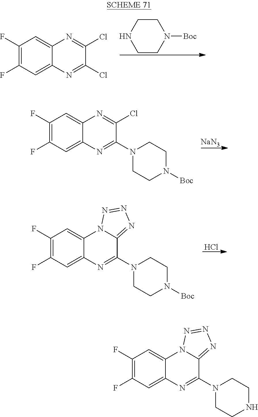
C1CNCCN1[Boc].C1(F)=C(F)C=C2C(=C1)N=C(Cl)C(Cl)=N2.[NaN3].C1(F)=C(F)C=C2C(=C1)N=C(Cl)C(N1CCN([Boc])CC1)=N2.Cl.C1(F)=C(F)C=C2C(=C1)N1C(=NN=N1)C(N1CCN([Boc])CC1)=N2.C1(F)=C(F)C=C2C(=C1)N1C(=NN=N1)C(N1CCNCC1)=N2
